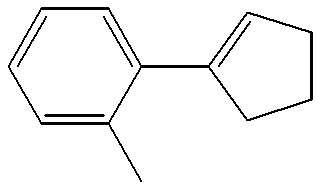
C1(C2=CCCC2)=CC=CC=C1C
